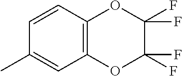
C1=CC2=C(C=C1C)OC(F)(F)C(F)(F)O2
